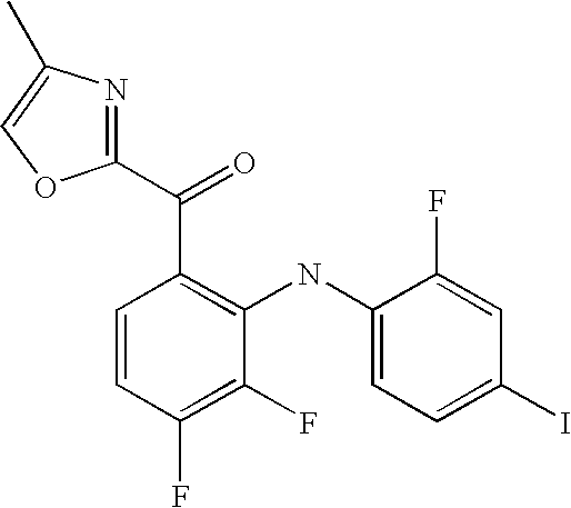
C1=CC(F)=C(F)C(NC2=CC=C(I)C=C2F)=C1C(=O)C1=NC(C)=CO1
